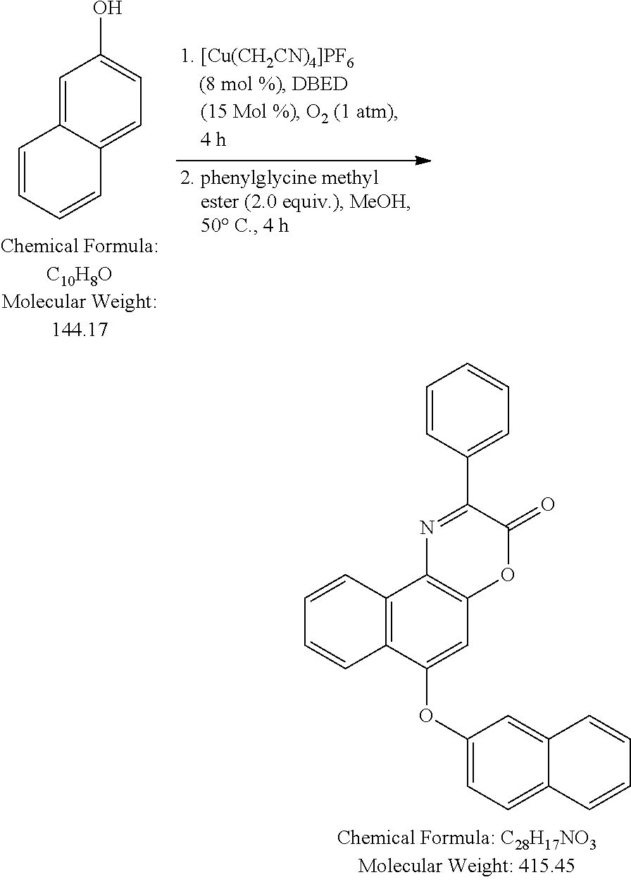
C1=C2C(=CC=C1O)C=CC=C2.C12=C(C3=C(C=C1OC1=CC=C4C(=C1)C=CC=C4)OC(=O)C(C1=CC=CC=C1)=N3)C=CC=C2
